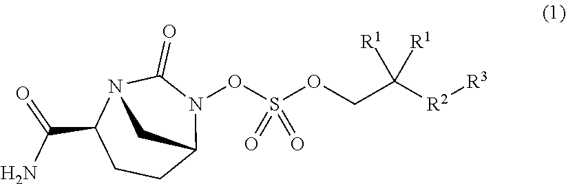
O(S(OCC([R2][R3])([R1])[R1])(=O)=O)N1C2CCC(C(N)=O)N(C2)C1=O
